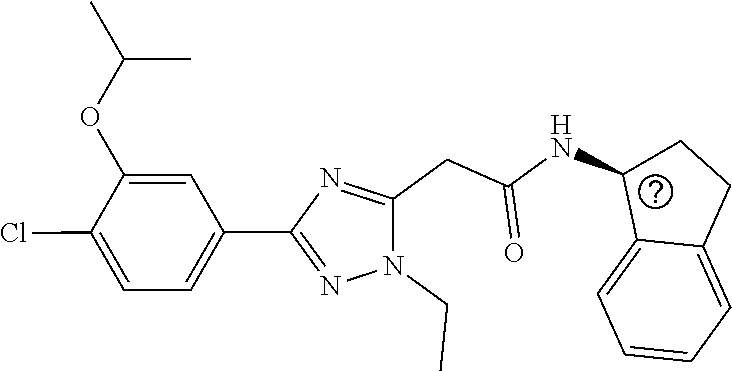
C1(NC(CC2=NC(C3=CC=C(Cl)C(OC(C)C)=C3)=NN2CC)=O)C2=CC=CC=C2CC1
